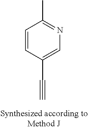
C1(C#C)=CN=C(C)C=C1
